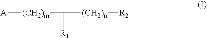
[A][(CH2)m]C([R1])[(CH2)n][R2]
